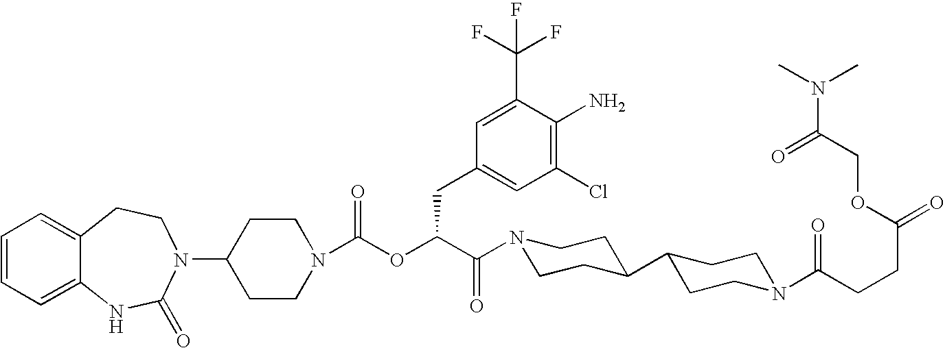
C1(N2C(=O)NC3=CC=CC=C3CC2)CCN(C(OC(C(=O)N2CCC(C3CCN(C(CCC(=O)OCC(N(C)C)=O)=O)CC3)CC2)CC2=CC(Cl)=C(N)C(C(F)(F)F)=C2)=O)CC1
